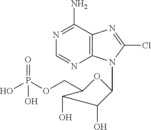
N1=C(N)C2=C(N=C1)N(C1OC(COP(O)(=O)O)C(O)C1O)C(Cl)=N2
